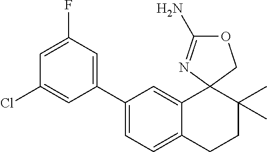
C1(C2=CC(F)=CC(Cl)=C2)=CC=C2C(=C1)C1(C(C)(C)CC2)N=C(N)OC1
